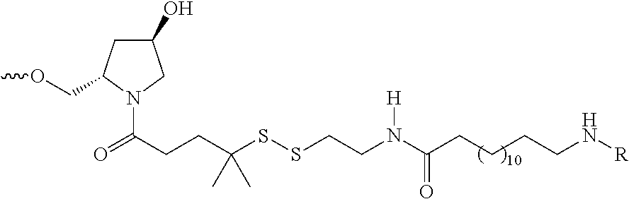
C1(O)CC(COC)N(C(=O)CCC(SSCCN(C(CCCCN[R])=O)[H])(C)C)C1
